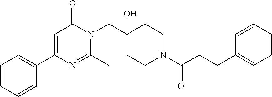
N1(CC2(O)CCN(C(=O)CCC3=CC=CC=C3)CC2)C(=O)C=C(C2=CC=CC=C2)N=C1C
